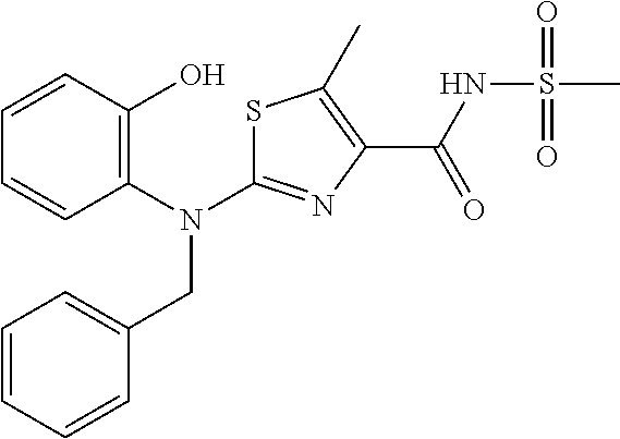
C1=CC(O)=C(N(C2=NC(C(NS(C)(=O)=O)=O)=C(C)S2)CC2=CC=CC=C2)C=C1
